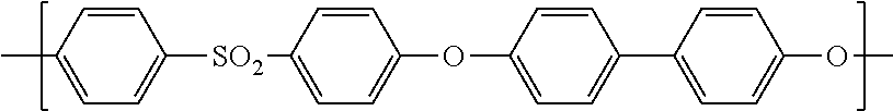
CC1=CC=C([SO2]C2=CC=C(OC3=CC=C(C4=CC=C(OC)C=C4)C=C3)C=C2)C=C1
